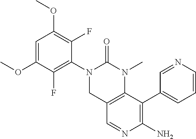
C1(OC)=C(F)C(N2CC3=C(N(C)C2=O)C(C2=CC=CN=C2)=C(N)N=C3)=C(F)C(OC)=C1
